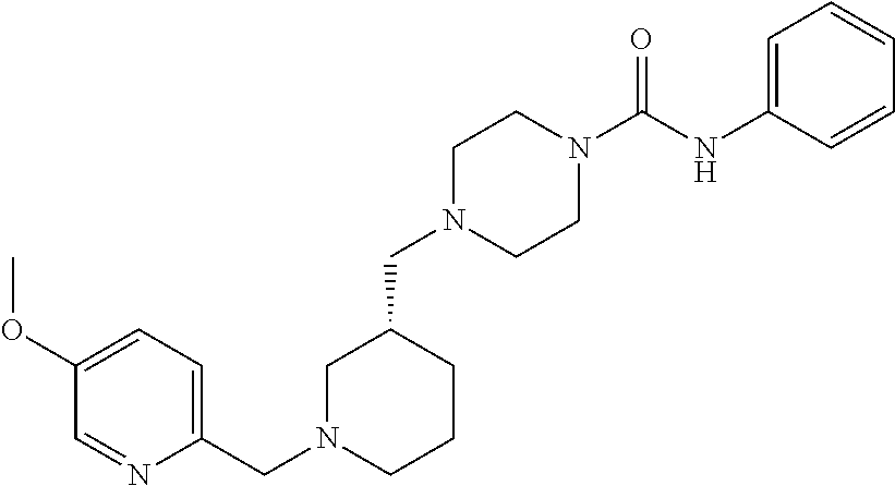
C1N(CC2CCCN(CC3=CC=C(OC)C=N3)C2)CCN(C(NC2=CC=CC=C2)=O)C1
